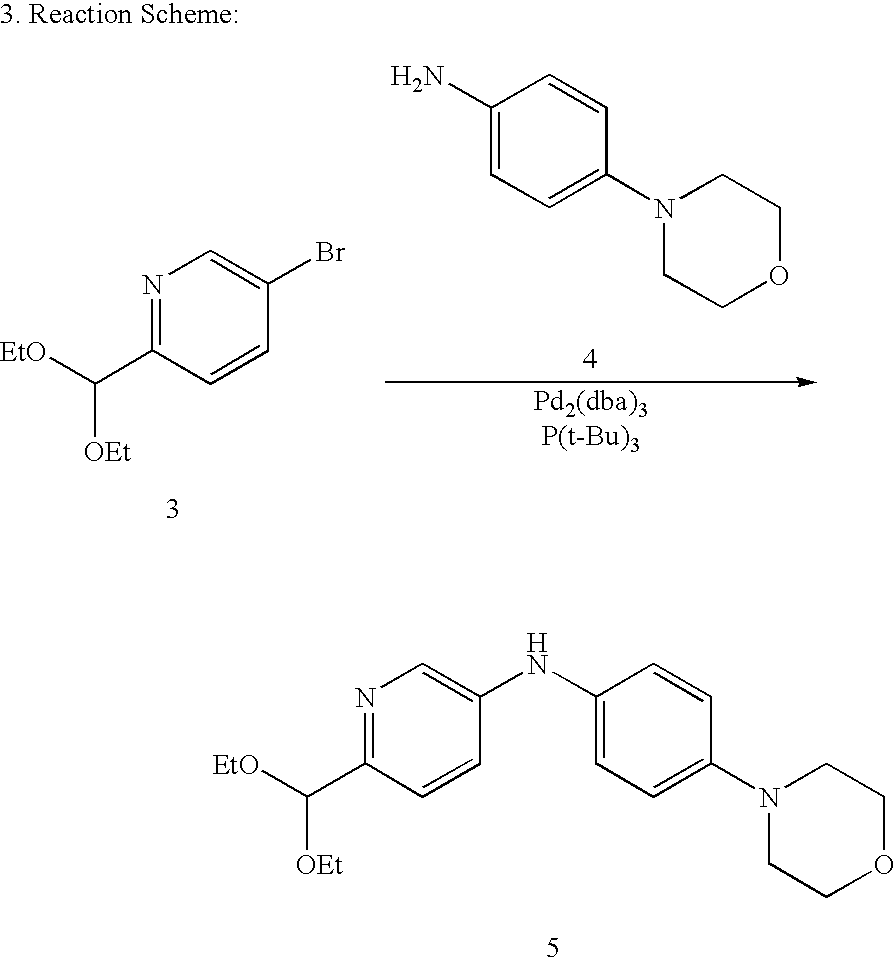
[EtO]C(C1=NC=C(NC2=CC=C(N3CCOCC3)C=C2)C=C1)[OEt].[EtO]C(C1=NC=C(Br)C=C1)[OEt].C1(N)=CC=C(N2CCOCC2)C=C1
